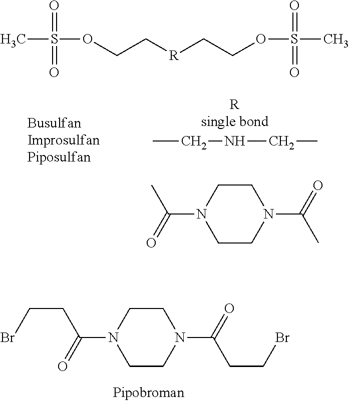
C(N1CCN(C(=O)CCBr)CC1)(=O)CCBr.CCNCC.CS(OCC[R]CCOS(C)(=O)=O)(=O)=O.C(N1CCN(C(=O)C)CC1)(=O)C
